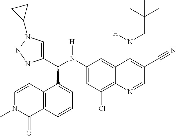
C1(N(C(C2=CN(C3CC3)NN2)C2=CC=CC3=C2C=CN(C)C3=O)[H])=CC(Cl)=C2C(=C1)C(N(CC(C)(C)C)[H])=C(C#N)C=N2
